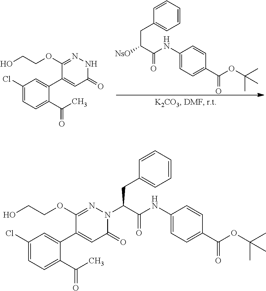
C1(NC(=O)C(CC2=CC=CC=C2)[NsO])=CC=C(C(OC(C)(C)C)=O)C=C1.C(CO)OC1=NNC(=O)C=C1C1=CC(Cl)=CC=C1C(C)=O.C(CO)OC1=NN(C(C(NC2=CC=C(C(OC(C)(C)C)=O)C=C2)=O)CC2=CC=CC=C2)C(=O)C=C1C1=CC(Cl)=CC=C1C(C)=O
